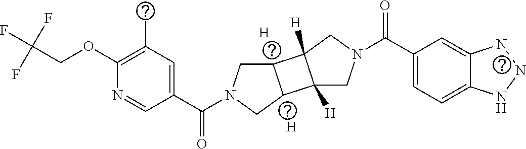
C1(OCC(F)(F)F)=C(C)C=C(C(N2CC3C(C2)C2([H])C3([H])CN(C(C3=CC=C4C(=C3)NNN4)=O)C2)=O)C=N1.[H].[H]
